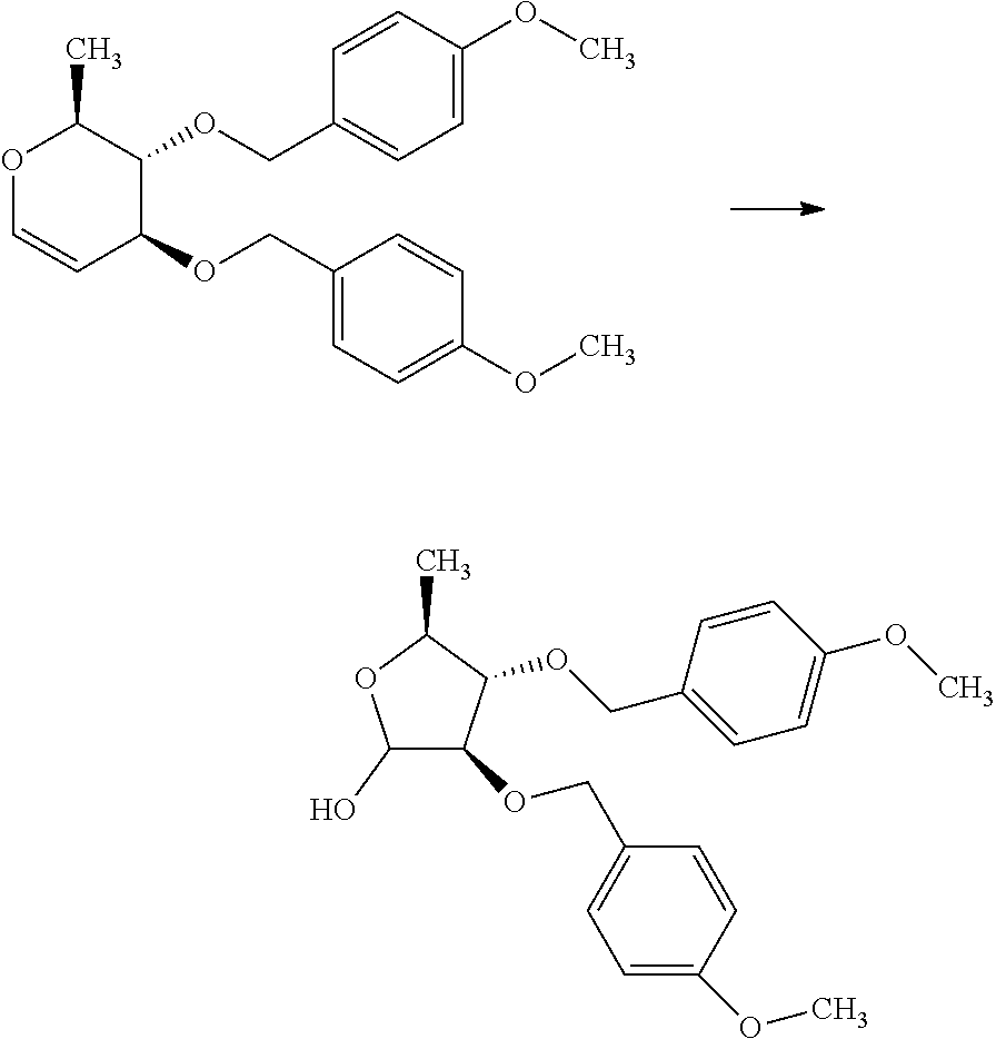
C1=CC(OCC2=CC=C(OC)C=C2)C(OCC2=CC=C(OC)C=C2)C(C)O1.C1(O)C(OCC2=CC=C(OC)C=C2)C(OCC2=CC=C(OC)C=C2)C(C)O1
